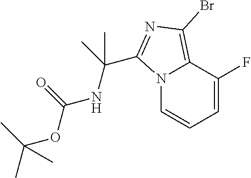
N12C=CC=C(F)C1=C(Br)N=C2C(C)(C)NC(=O)OC(C)(C)C
